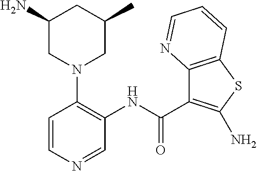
C1=CN=CC(NC(=O)C2=C(N)SC3=C2N=CC=C3)=C1N1CC(C)CC(N)C1
